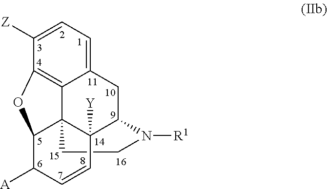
C1CN([R1])C2C3([Y])C14C1=C(C([Z])=CC=C1C2)OC4C([A])C=C3
